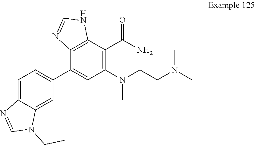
C1=C2C(=CC(C3=CC(N(CCN(C)C)C)=C(C(N)=O)C4=C3N=CN4)=C1)N(CC)C=N2
